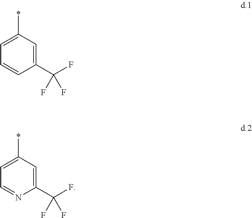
C1=CC(C(F)(F)F)=CC(*)=C1.C1=NC(C(F)(F)F)=CC(*)=C1
